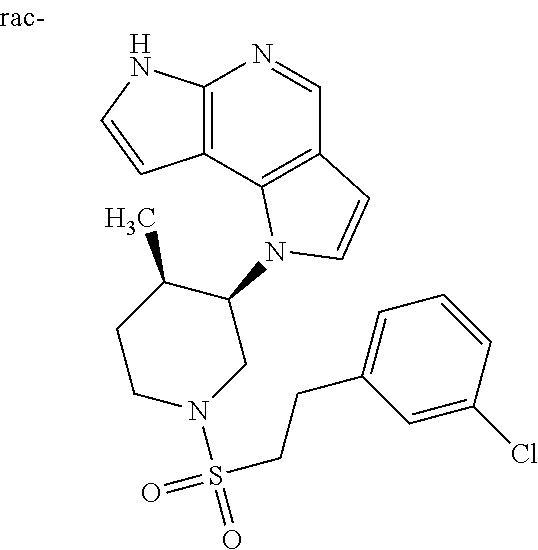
C12=C(C3=C(C=N1)C=CN3C1C(C)CCN(S(=O)(=O)CCC3=CC=CC(Cl)=C3)C1)C=CN2
